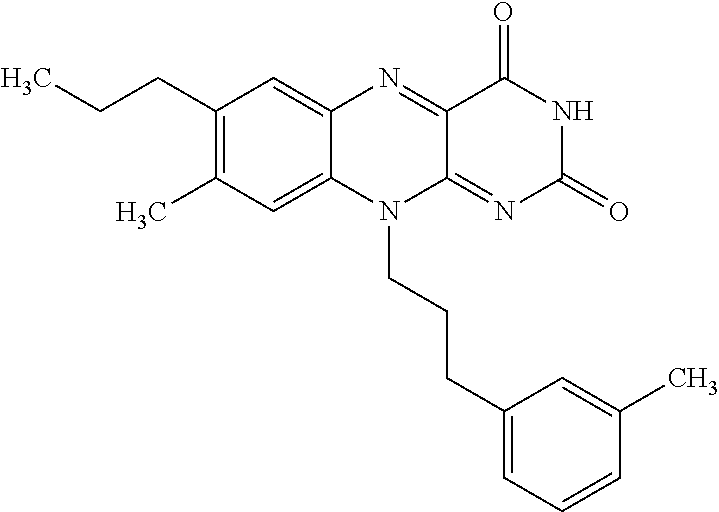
C1(CCC)=C(C)C=C2C(=C1)N=C1C(=NC(=O)NC1=O)N2CCCC1=CC=CC(C)=C1
